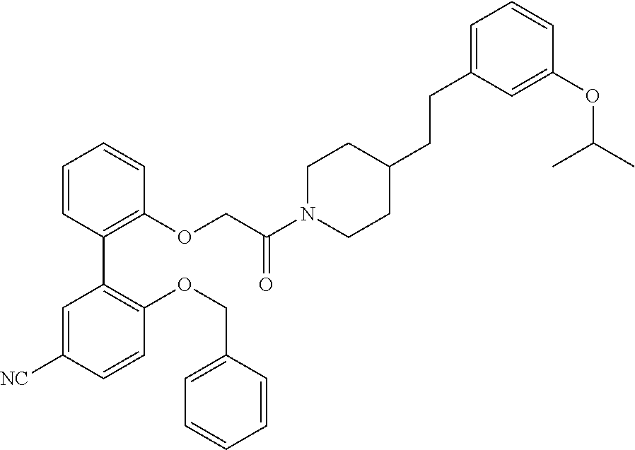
C1=CC(C2=C(OCC3=CC=CC=C3)C=CC([NC])=C2)=C(OCC(N2CCC(CCC3=CC=CC(OC(C)C)=C3)CC2)=O)C=C1
